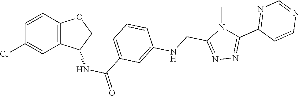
C1(C(NC2C3=C(C=CC(Cl)=C3)OC2)=O)=CC=CC(NCC2=NN=C(C3=NC=NC=C3)N2C)=C1
